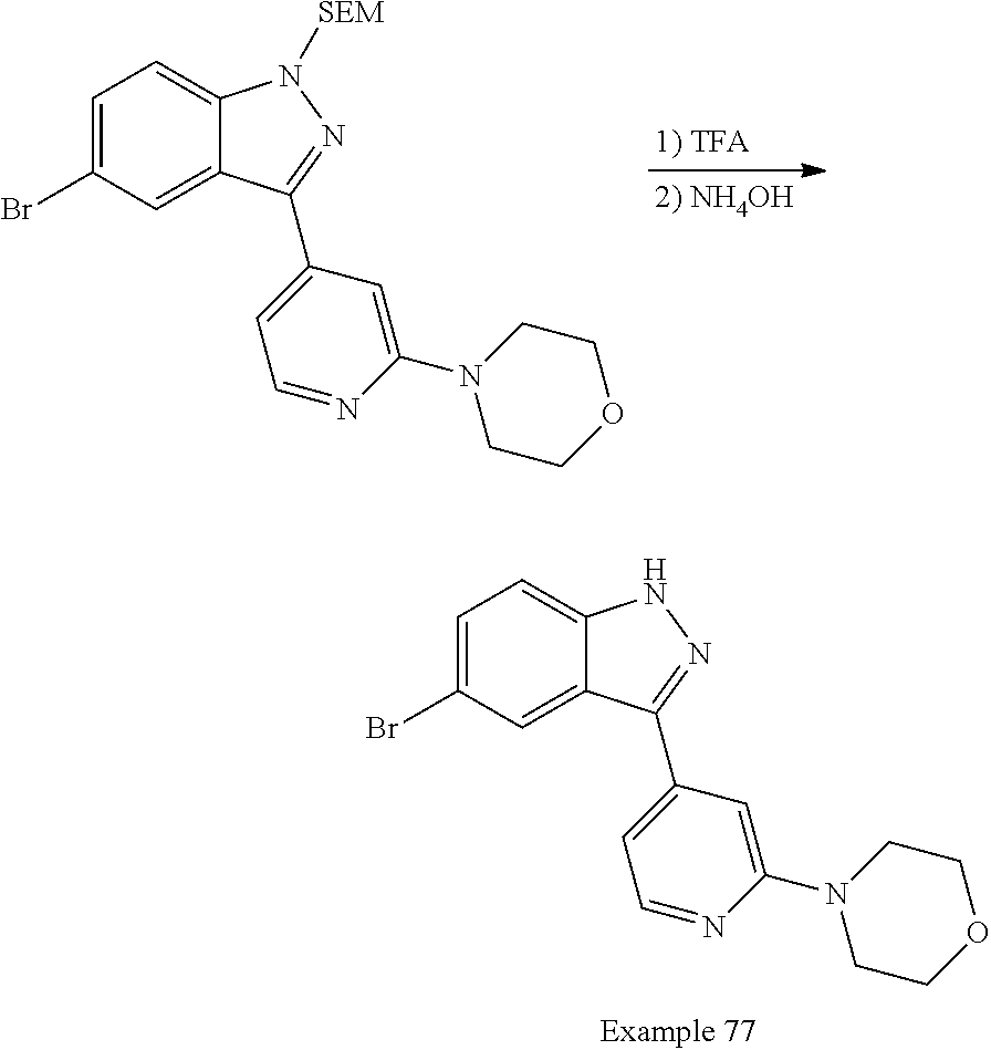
C1=C(Br)C=C2C(=C1)N([SEM])N=C2C1=CC=NC(N2CCOCC2)=C1.C1=C(Br)C=C2C(=C1)NN=C2C1=CC=NC(N2CCOCC2)=C1
